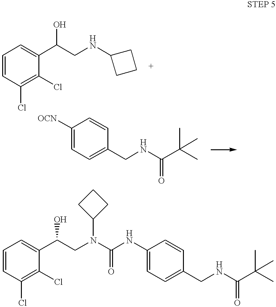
C1=CC(Cl)=C(Cl)C(C(CNC2CCC2)O)=C1.C1=CC(Cl)=C(Cl)C(C(CN(C(NC2=CC=C(CNC(C(C)(C)C)=O)C=C2)=O)C2CCC2)O)=C1.C1([OCN])=CC=C(CNC(C(C)(C)C)=O)C=C1
